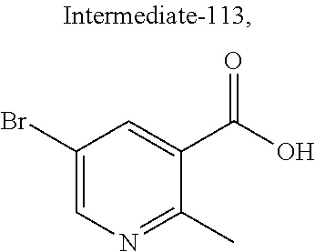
C1(Br)=CN=C(C)C(C(O)=O)=C1
